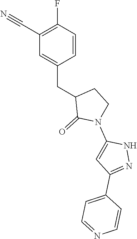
C1(C#N)=C(F)C=CC(CC2C(=O)N(C3=CC(C4=CC=NC=C4)=NN3)CC2)=C1
